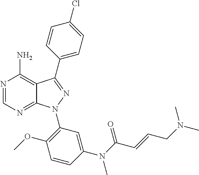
N1=CN=C2C(=C1N)C(C1=CC=C(Cl)C=C1)=NN2C1=C(OC)C=CC(N(C(C=CCN(C)C)=O)C)=C1
